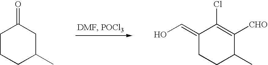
C1CCC(C)CC1=O.C1(=CO)CCC(C)C([CHO])=C1Cl
